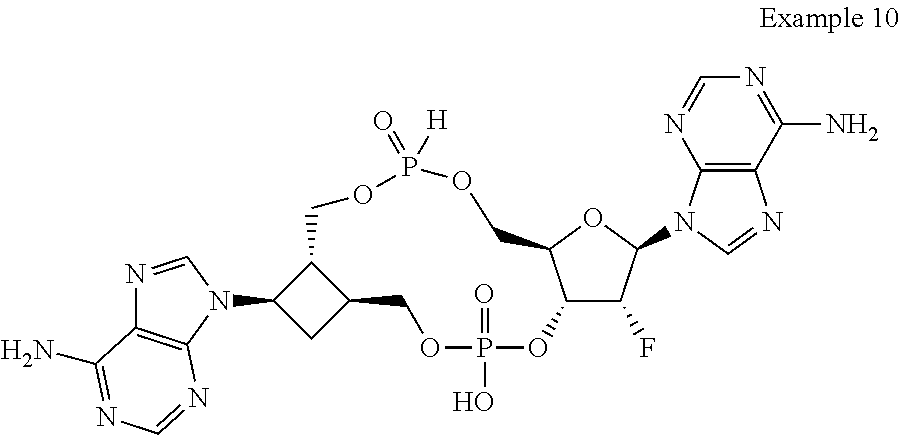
C12C(N3C=NC4=C3N=CN=C4N)CC1COP(=O)(O)OC1C(F)C(N3C4=C(N=C3)C(N)=NC=N4)OC1COP([H])(=O)OC2
